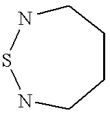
C1NSNCCC1
